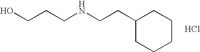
C(CCNCCC1CCCCC1)O.Cl
